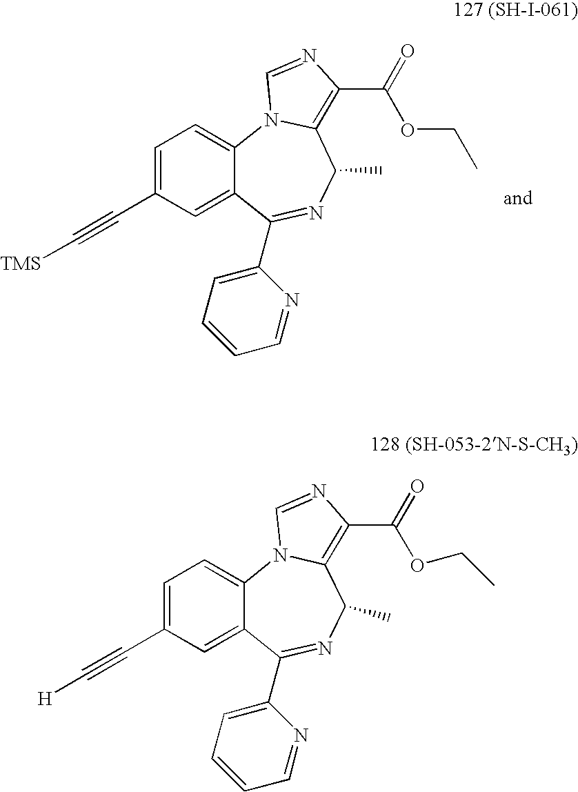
C12=CC=C(C#C[TMS])C=C1C(C1=CC=CC=N1)=NC(C)C1=C(C(=O)OCC)N=CN21.C12=CC=C(C#C[H])C=C1C(C1=CC=CC=N1)=NC(C)C1=C(C(=O)OCC)N=CN21
